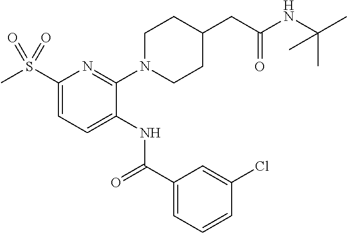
C1(S(C)(=O)=O)=CC=C(NC(C2=CC=CC(Cl)=C2)=O)C(N2CCC(CC(=O)NC(C)(C)C)CC2)=N1
